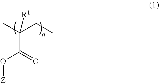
C(C(=O)O[Z])(C)(CC)[R1]
